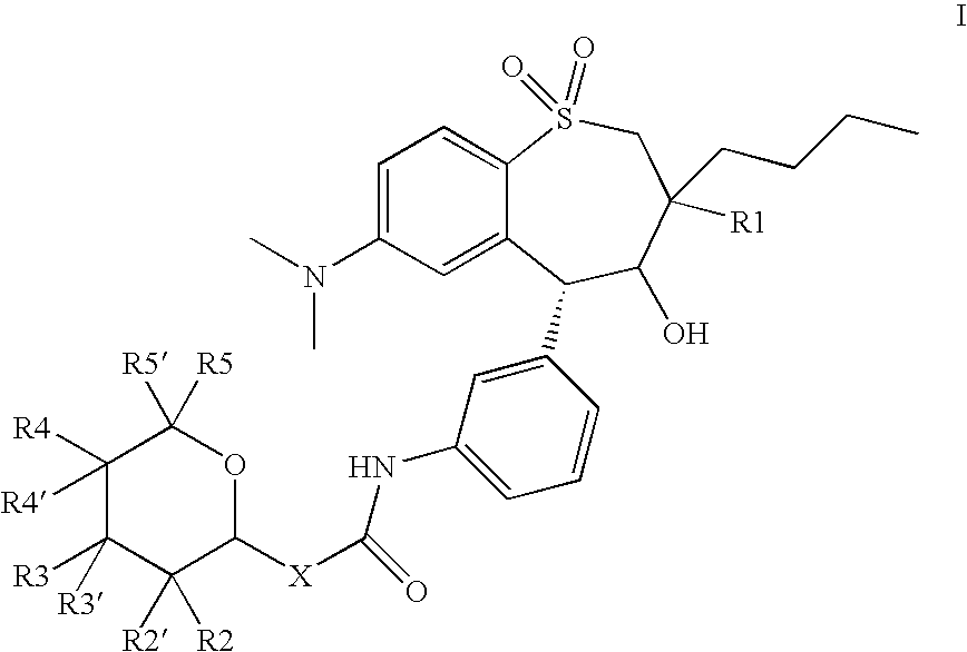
C1=C(N(C)C)C=C2C(=C1)S(=O)(=O)CC([R1])(CCCC)C(O)C2C1=CC(NC(=O)[X]C2OC([R5])([R5])C([R4])([R4])C([R3])([R3])C2([R2])[R2])=CC=C1
